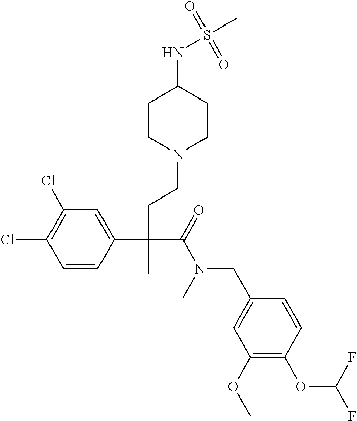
C1=CC(C(CCN2CCC(NS(C)(=O)=O)CC2)(C(=O)N(C)CC2=CC(OC)=C(OC(F)F)C=C2)C)=CC(Cl)=C1Cl
